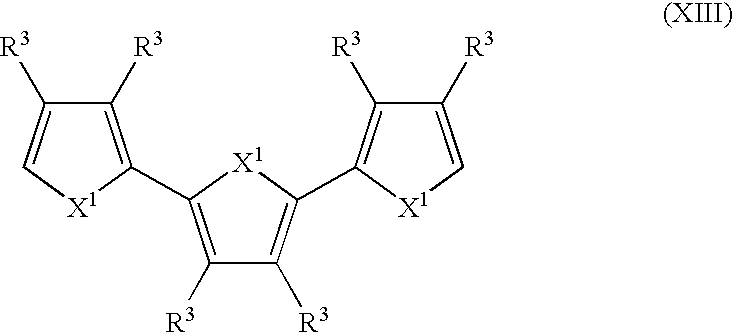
C1([R3])=C(C2=C([R3])C([R3])=C(C3=C([R3])C([R3])=C[X1]3)[X1]2)[X1]C=C1[R3]
